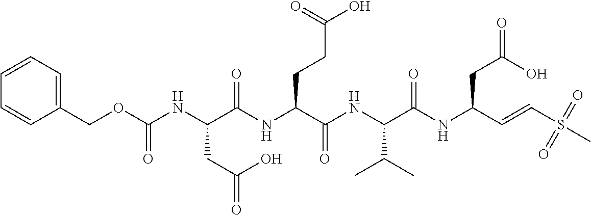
C1(COC(NC(C(NC(C(NC(C(NC(C=CS(C)(=O)=O)CC(O)=O)=O)C(C)C)=O)CCC(=O)O)=O)CC(=O)O)=O)=CC=CC=C1
